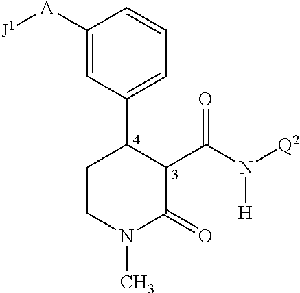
C1([A][J1])=CC(C2CCN(C)C(=O)C2C(=O)N([H])[Q2])=CC=C1
